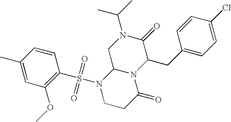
C1(C)=CC(OC)=C(S(N2CCC(=O)N3C2CN(C(C)C)C(=O)C3CC2=CC=C(Cl)C=C2)(=O)=O)C=C1
